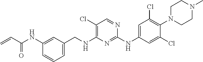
C1(NC(C=C)=O)=CC(CNC2=C(Cl)C=NC(NC3=CC(Cl)=C(N4CCN(C)CC4)C(Cl)=C3)=N2)=CC=C1
